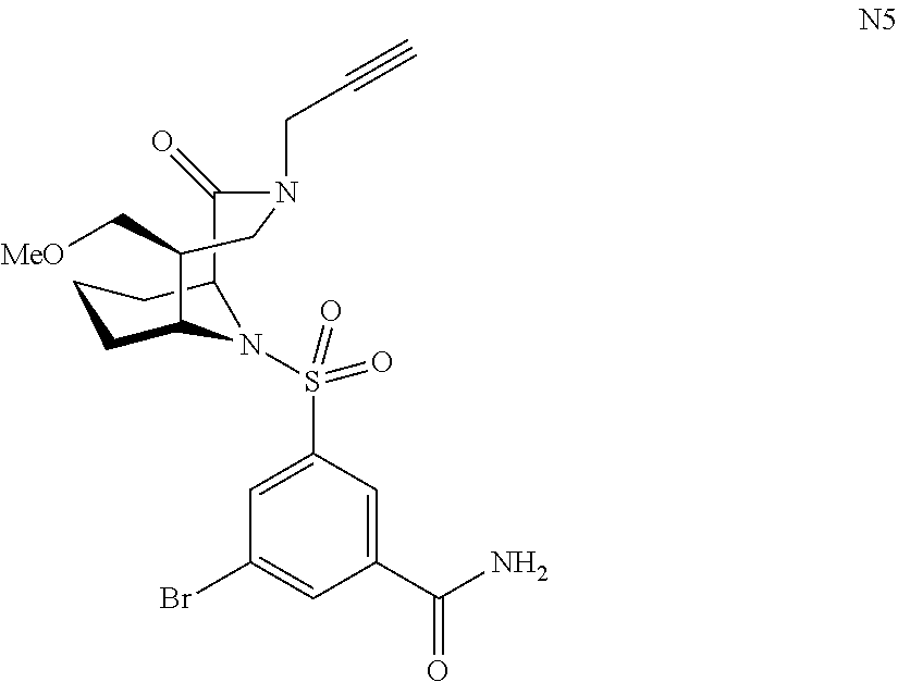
C1CC2N(S(=O)(C3=CC(Br)=CC(C(N)=O)=C3)=O)C(C1)C(=O)N(CC#C)CC2C[MeO]
